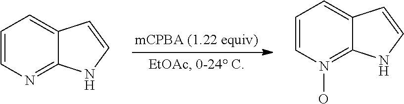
C1=CN=C2C(=C1)C=CN2.C1=CN(O)=C2C(=C1)C=CN2
